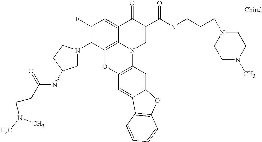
C1(F)=C(N2CC(NC(CCN(C)C)=O)CC2)C2=C3C(=C1)C(=O)C(C(NCCCN1CCN(C)CC1)=O)=CN3C1=C(O2)C=C2C(=C1)OC1=C2C=CC=C1
